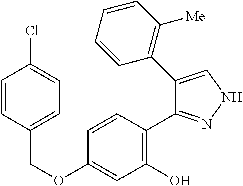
C(OC1=CC(O)=C(C2=NNC=C2C2=C([Me])C=CC=C2)C=C1)C1=CC=C(Cl)C=C1
